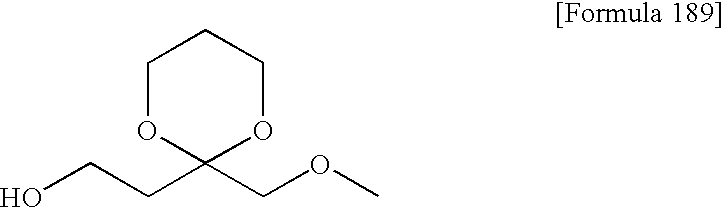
C1OC(CCO)(COC)OCC1
